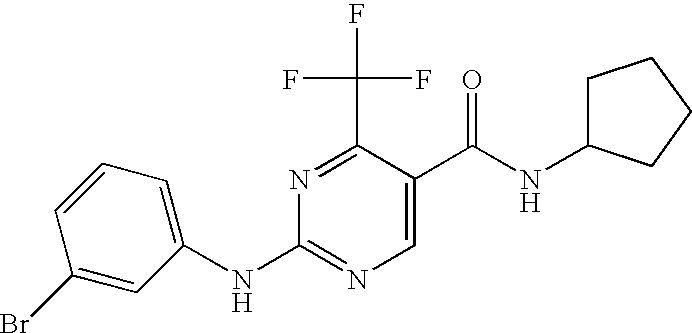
N(C1=NC=C(C(NC2CCCC2)=O)C(C(F)(F)F)=N1)C1=CC=CC(Br)=C1
